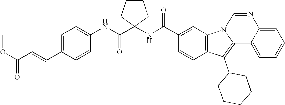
C1(C(NC2(C(NC3=CC=C(C=CC(OC)=O)C=C3)=O)CCCC2)=O)=CC2=C(C=C1)C(C1CCCCC1)=C1N2C=NC2=CC=CC=C12
